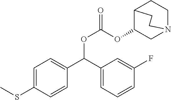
C1=C(SC)C=CC(C(C2=CC=CC(F)=C2)OC(OC2CN3CCC2CC3)=O)=C1
